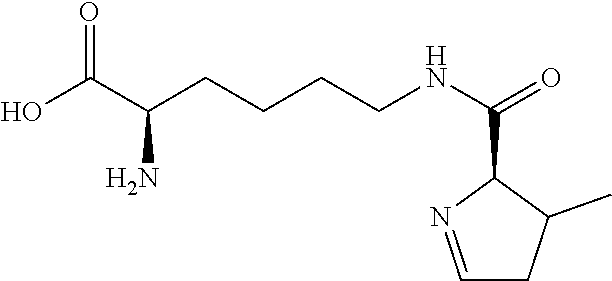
C(CCCNC(C1N=CCC1C)=O)C(C(O)=O)N
